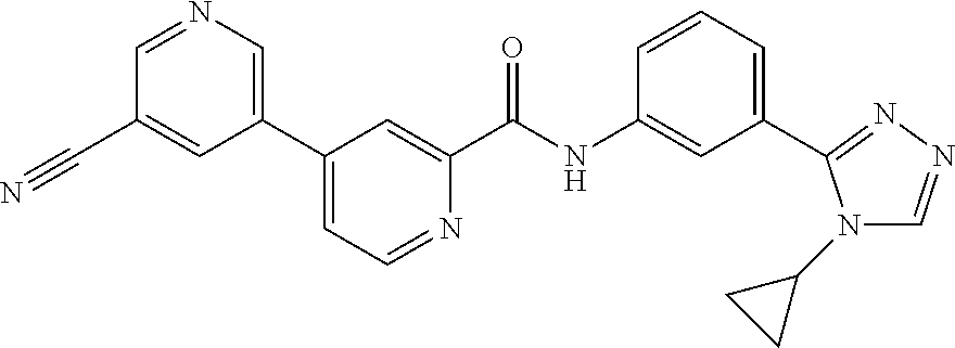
C1(C2=CN=CC(C#N)=C2)=CC=NC(C(NC2=CC(C3=NN=CN3C3CC3)=CC=C2)=O)=C1
